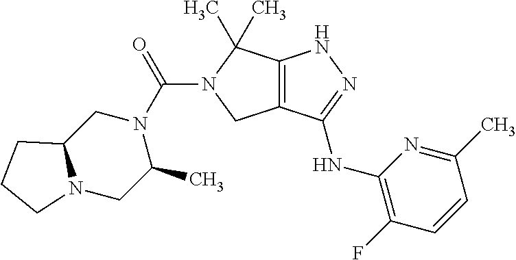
C12=C(C(NC3=C(F)C=CC(C)=N3)=NN1)CN(C(N1CC3N(CC1C)CCC3)=O)C2(C)C
